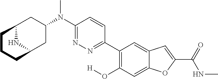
N(C)(C1=NN=C(C2=C(O[H])C=C3C(=C2)C=C(C(=O)NC)O3)C=C1)C1CC2NC(C1)CCC2
